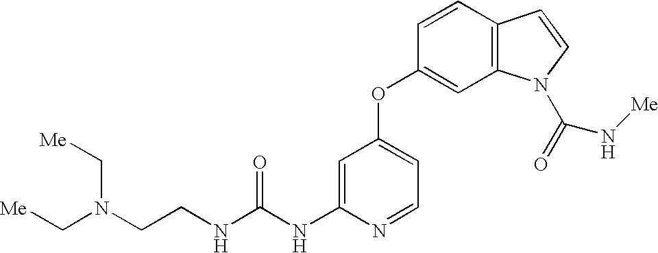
N(C1=CC(OC2=CC3=C(C=C2)C=CN3C(=O)N[Me])=CC=N1)C(=O)NCCN(C[Me])C[Me]
